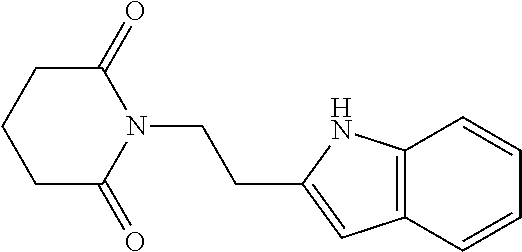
C1C(=O)N(CCC2=CC3=C(N2)C=CC=C3)C(=O)CC1
